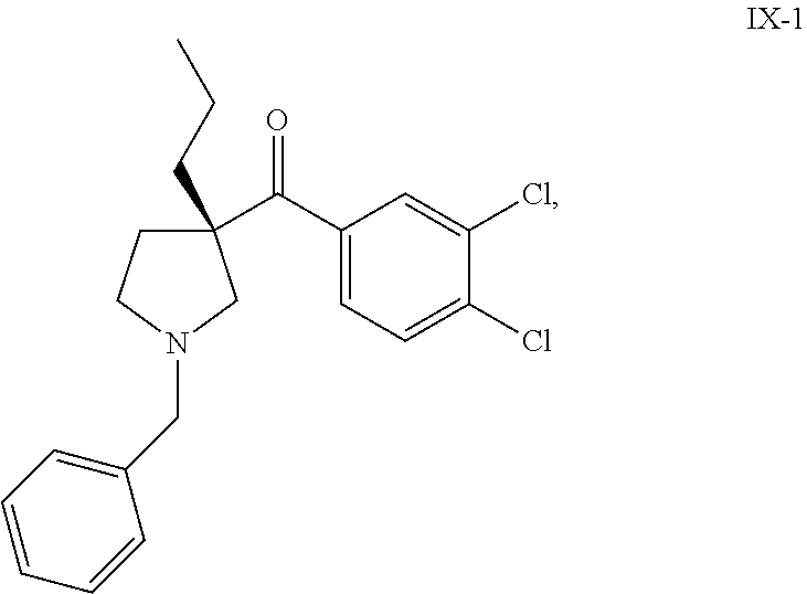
C1(C(C2(CCC)CCN(CC3=CC=CC=C3)C2)=O)=CC=C(Cl)C(Cl)=C1
